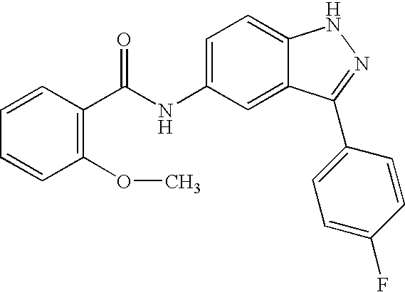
C1=C(NC(C2=C(OC)C=CC=C2)=O)C=C2C(=C1)NN=C2C1=CC=C(F)C=C1
